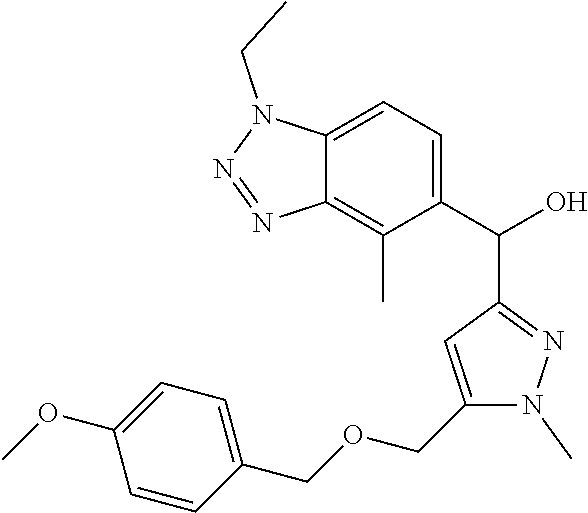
C12=CC=C(C(O)C3=NN(C)C(COCC4=CC=C(OC)C=C4)=C3)C(C)=C1N=NN2CC
